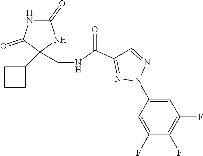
C1(F)=CC(N2N=CC(C(NCC3(C4CCC4)C(=O)NC(=O)N3)=O)=N2)=CC(F)=C1F
